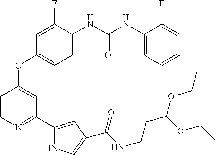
C(=O)(NC1=CC=C(OC2=CC(C3=CC(C(NCCC(OCC)OCC)=O)=CN3)=NC=C2)C=C1F)NC1=CC(C)=CC=C1F
